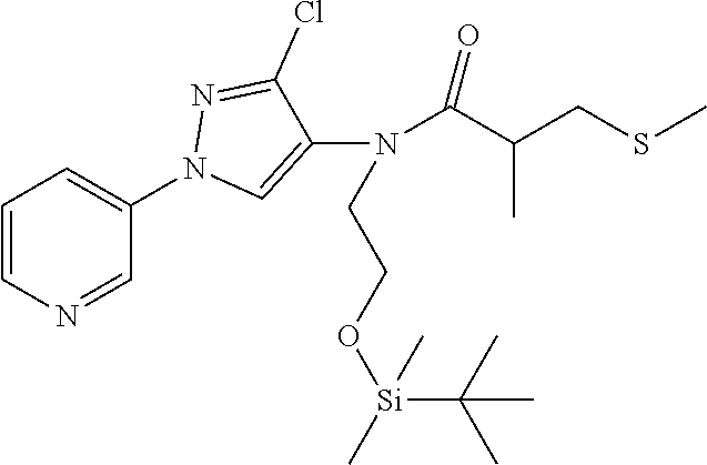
C1=CN=CC(N2C=C(N(CCO[Si](C)(C(C)(C)C)C)C(C(CSC)C)=O)C(Cl)=N2)=C1
